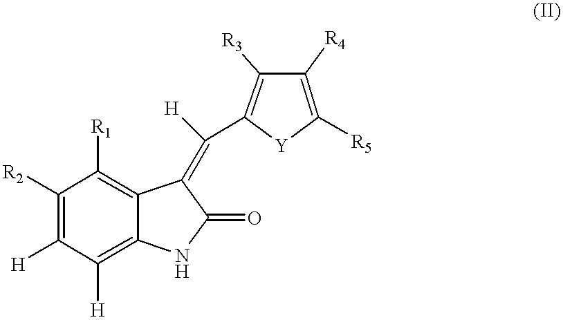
C1([R2])=C([H])C([H])=C2C(=C1[R1])C(=C(C1=C([R3])C([R4])=C([R5])[Y]1)[H])C(=O)N2
